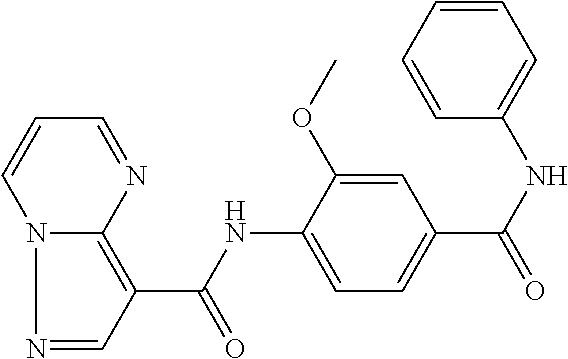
N1=CC(C(NC2=CC=C(C(NC3=CC=CC=C3)=O)C=C2OC)=O)=C2N1C=CC=N2
